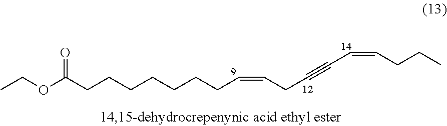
O(C(CCCCCCCC=CCC#CC=CCCC)=O)CC
